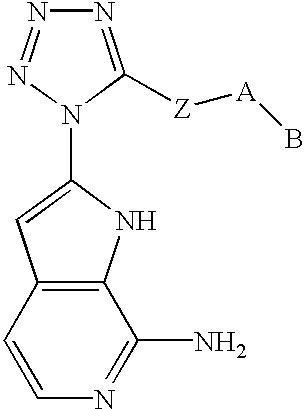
N1=C([Z][A]B)N(C2=CC3=C(C(N)=NC=C3)N2)N=N1
